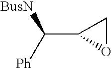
[Ph]C(C1OC1)[BusN]
